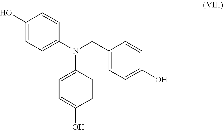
C1(O)=CC=C(N(CC2=CC=C(O)C=C2)C2=CC=C(O)C=C2)C=C1
